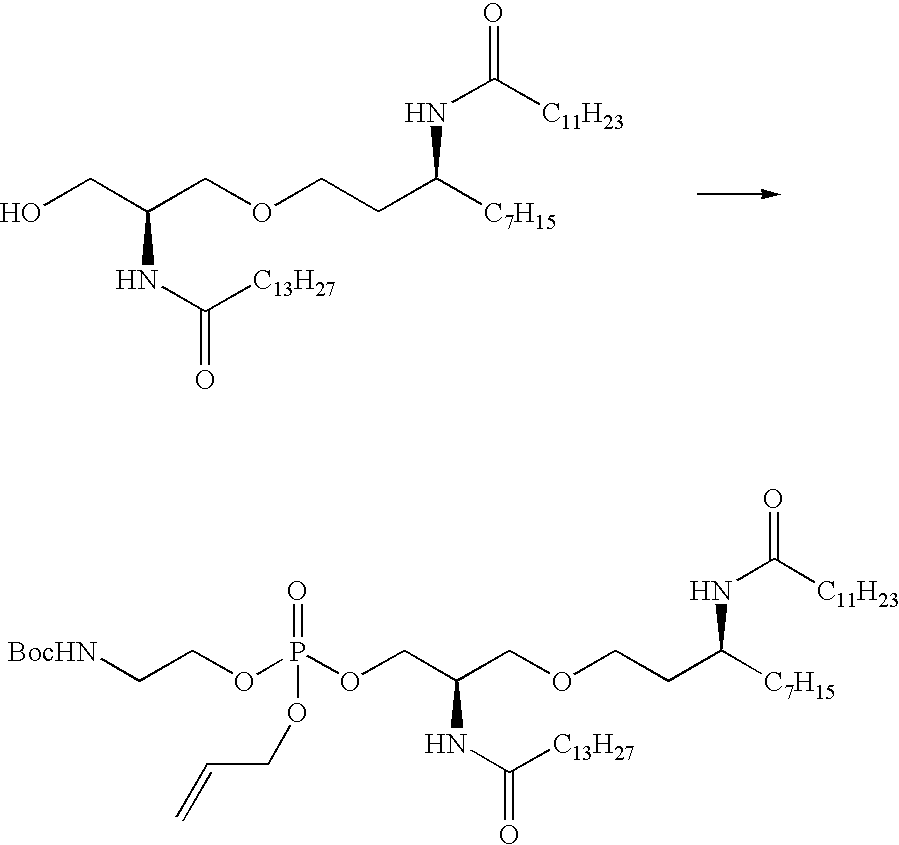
C(COCCC([C7H15])NC(=O)[C11H23])(NC([C13H27])=O)COP(OCC[BocHN])(=O)OCC=C.C(COCCC([C7H15])NC(=O)[C11H23])(NC([C13H27])=O)CO
